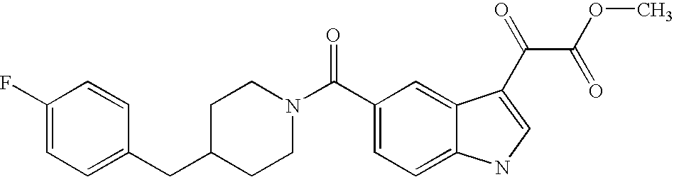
C1(F)=CC=C(CC2CCN(C(C3=CC=C4C(=C3)C(C(C(=O)OC)=O)=CN4)=O)CC2)C=C1
